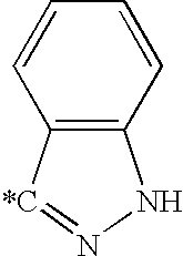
C12=C(NN=[*C]1)C=CC=C2
